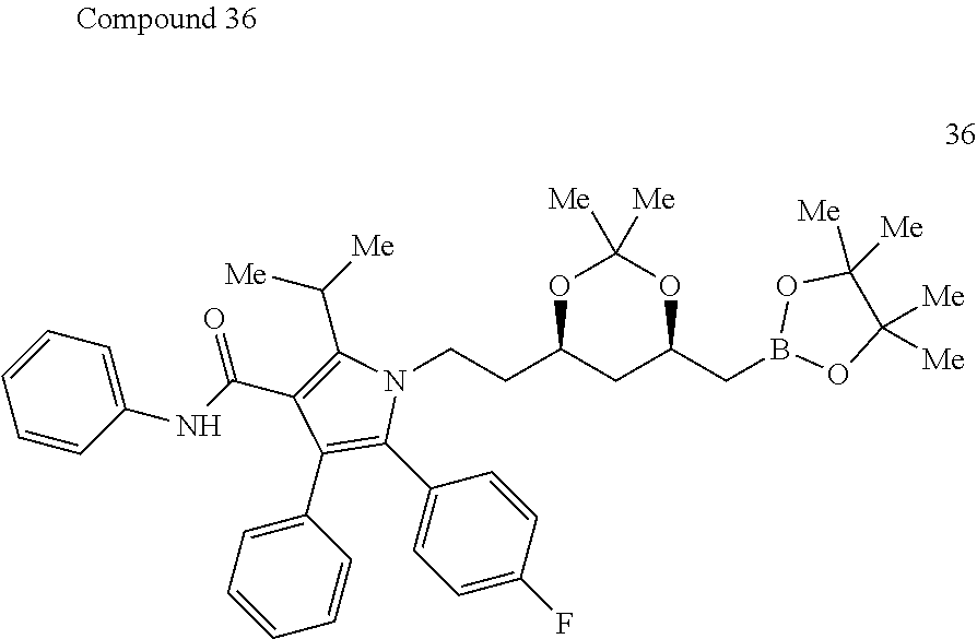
C1=C(F)C=CC(C2=C(C3=CC=CC=C3)C(C(NC3=CC=CC=C3)=O)=C(C([Me])[Me])N2CCC2CC(CB3OC([Me])([Me])C([Me])([Me])O3)OC([Me])([Me])O2)=C1
